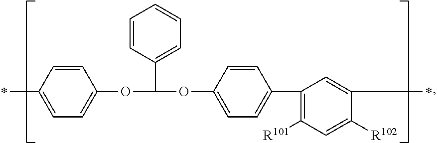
CC1=CC=C(OC(OC2=CC=C(C3=C([R101])C=C([R102])C(C)=C3)C=C2)C2=CC=CC=C2)C=C1
